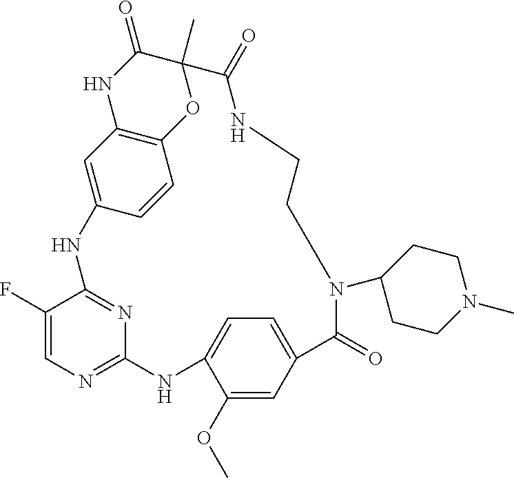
C1(F)=CN=C2N=C1NC1=CC3=C(C=C1)OC(C)(C(=O)N3)C(=O)NCCN(C1CCN(C)CC1)C(=O)C1=CC=C(N2)C(OC)=C1
